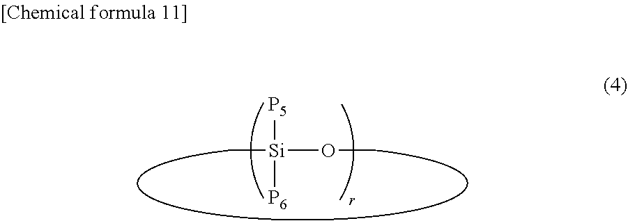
C[Si](OC)([P5])[P6]
